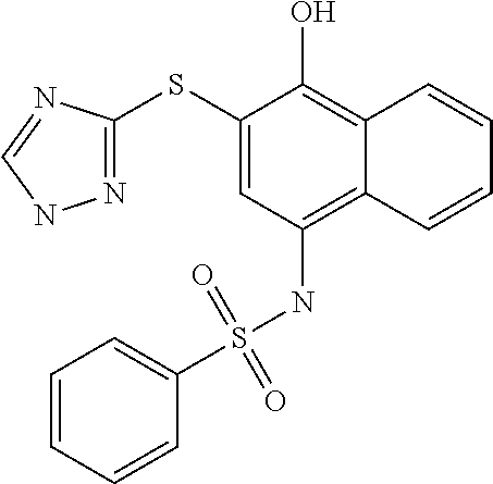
C1(SC2=NNC=N2)=CC(NS(C2=CC=CC=C2)(=O)=O)=C2C(=C1O)C=CC=C2
